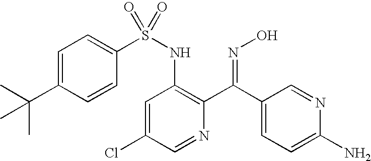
C1=C(C(C)(C)C)C=CC(S(NC2=C(C(C3=CC=C(N)N=C3)=NO)N=CC(Cl)=C2)(=O)=O)=C1
